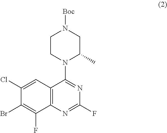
C12=C(N=C(F)N=C1N1CCN([Boc])CC1C)C(F)=C(Br)C(Cl)=C2
